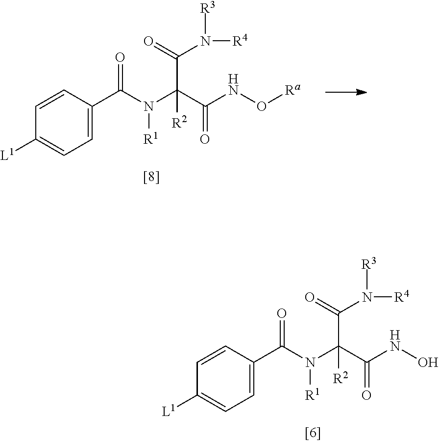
C1=C(C(N(C(C(NO[Ra])=O)(C(=O)N([R3])[R4])[R2])[R1])=O)C=CC([L1])=C1.C1=C(C(N(C(C(NO)=O)(C(=O)N([R3])[R4])[R2])[R1])=O)C=CC([L1])=C1
